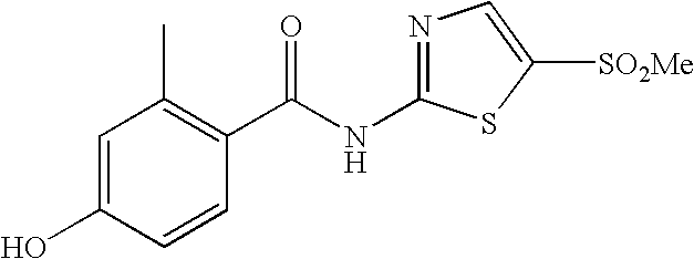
C1=C(O)C=CC(C(NC2=NC=C([SO2Me])S2)=O)=C1C
